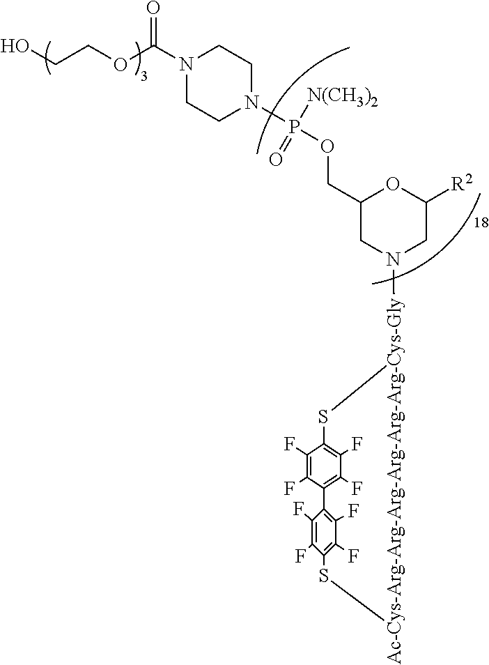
[Ac-Cys-Arg-Arg-Arg-Arg-Arg-Arg-Cys-Gly]1(N2CC([R2])OC(COP([N(CH3)2])(=O)N3CCN(C(=O)OCCO)CC3)C2)SC2=C(F)C(F)=C(C(F)=C2F)C2=C(F)C(F)=C(S1)C(F)=C2F
